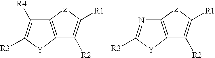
C12=C([z]C([R1])=C1[R2])C([R4])=C([R3])[Y]2.C12=C([z]C([R1])=C1[R2])N=C([R3])[Y]2
